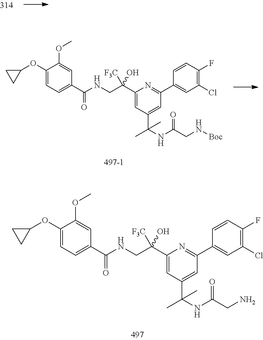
C1(C(CNC(C2=CC=C(OC3CC3)C(OC)=C2)=O)([F3C])O)=CC(C(NC(CN[Boc])=O)(C)C)=CC(C2=CC(Cl)=C(F)C=C2)=N1.C1(C(CNC(C2=CC=C(OC3CC3)C(OC)=C2)=O)([F3C])O)=CC(C(NC(CN)=O)(C)C)=CC(C2=CC(Cl)=C(F)C=C2)=N1
